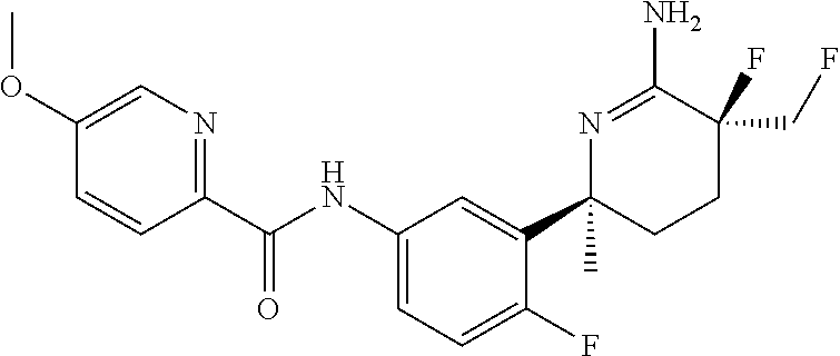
C1(C(NC2=CC=C(F)C(C3(C)CCC(CF)(F)C(N)=N3)=C2)=O)=NC=C(OC)C=C1
